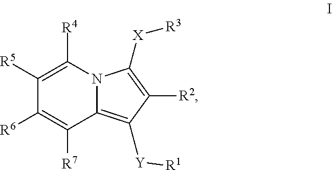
C12=C([Y][R1])C([R2])=C([X][R3])N1C([R4])=C([R5])C([R6])=C2[R7]
